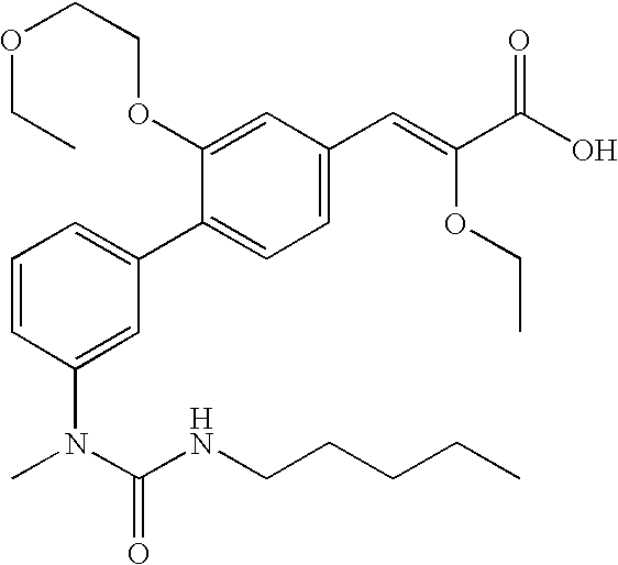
O(C1=CC(C=C(C(O)=O)OCC)=CC=C1C1=CC=CC(N(C(NCCCCC)=O)C)=C1)CCOCC
